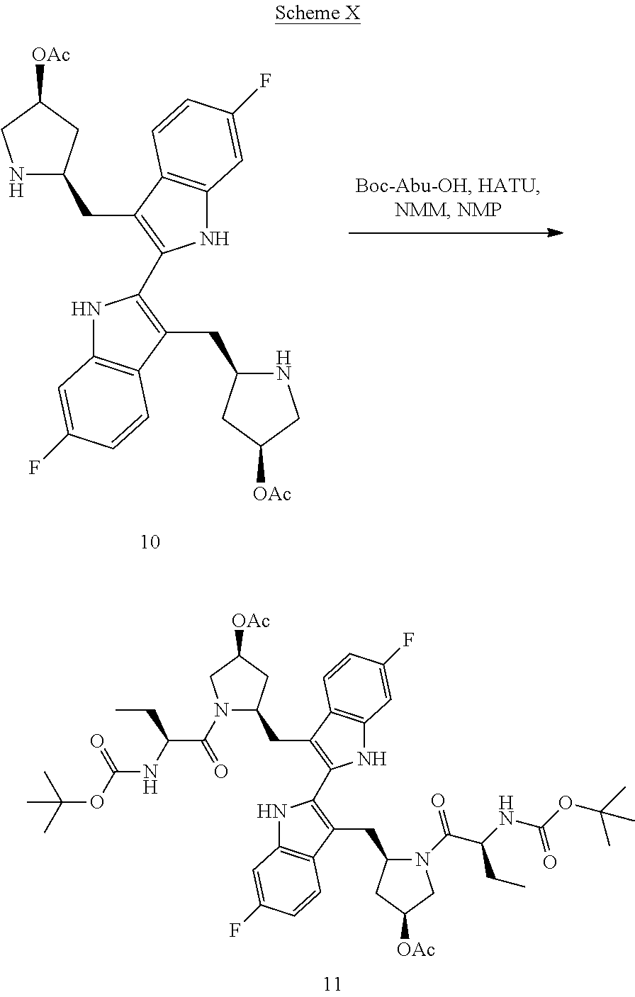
N1C(CC2=C(C3=C(CC4NCC([OAc])C4)C4=C(N3)C=C(F)C=C4)NC3=C2C=CC(F)=C3)CC([OAc])C1.O(C(NC(C(N1C(CC2=C(C3=C(CC4N(C(C(NC(OC(C)(C)C)=O)CC)=O)CC([OAc])C4)C4=C(N3)C=C(F)C=C4)NC3=C2C=CC(F)=C3)CC([OAc])C1)=O)CC)=O)C(C)(C)C
